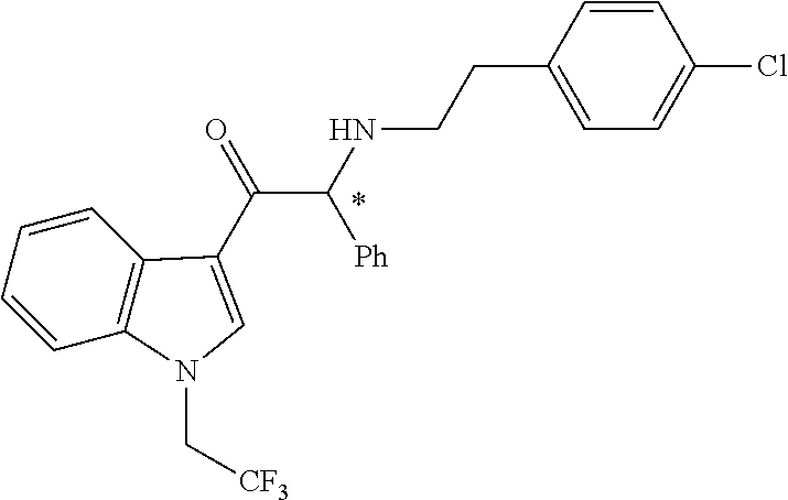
C1=CC2=C(C=C1)C(C(=O)C(NCCC1=CC=C(Cl)C=C1)[Ph])=CN2C[CF3]
